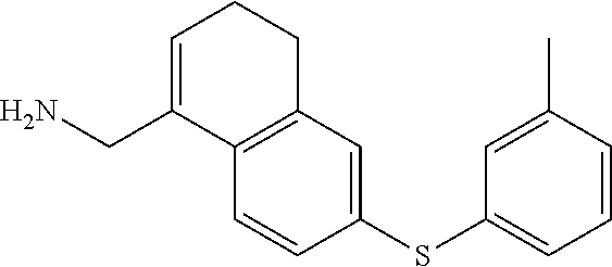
C1=C(CN)C2=C(CC1)C=C(SC1=CC=CC(C)=C1)C=C2
